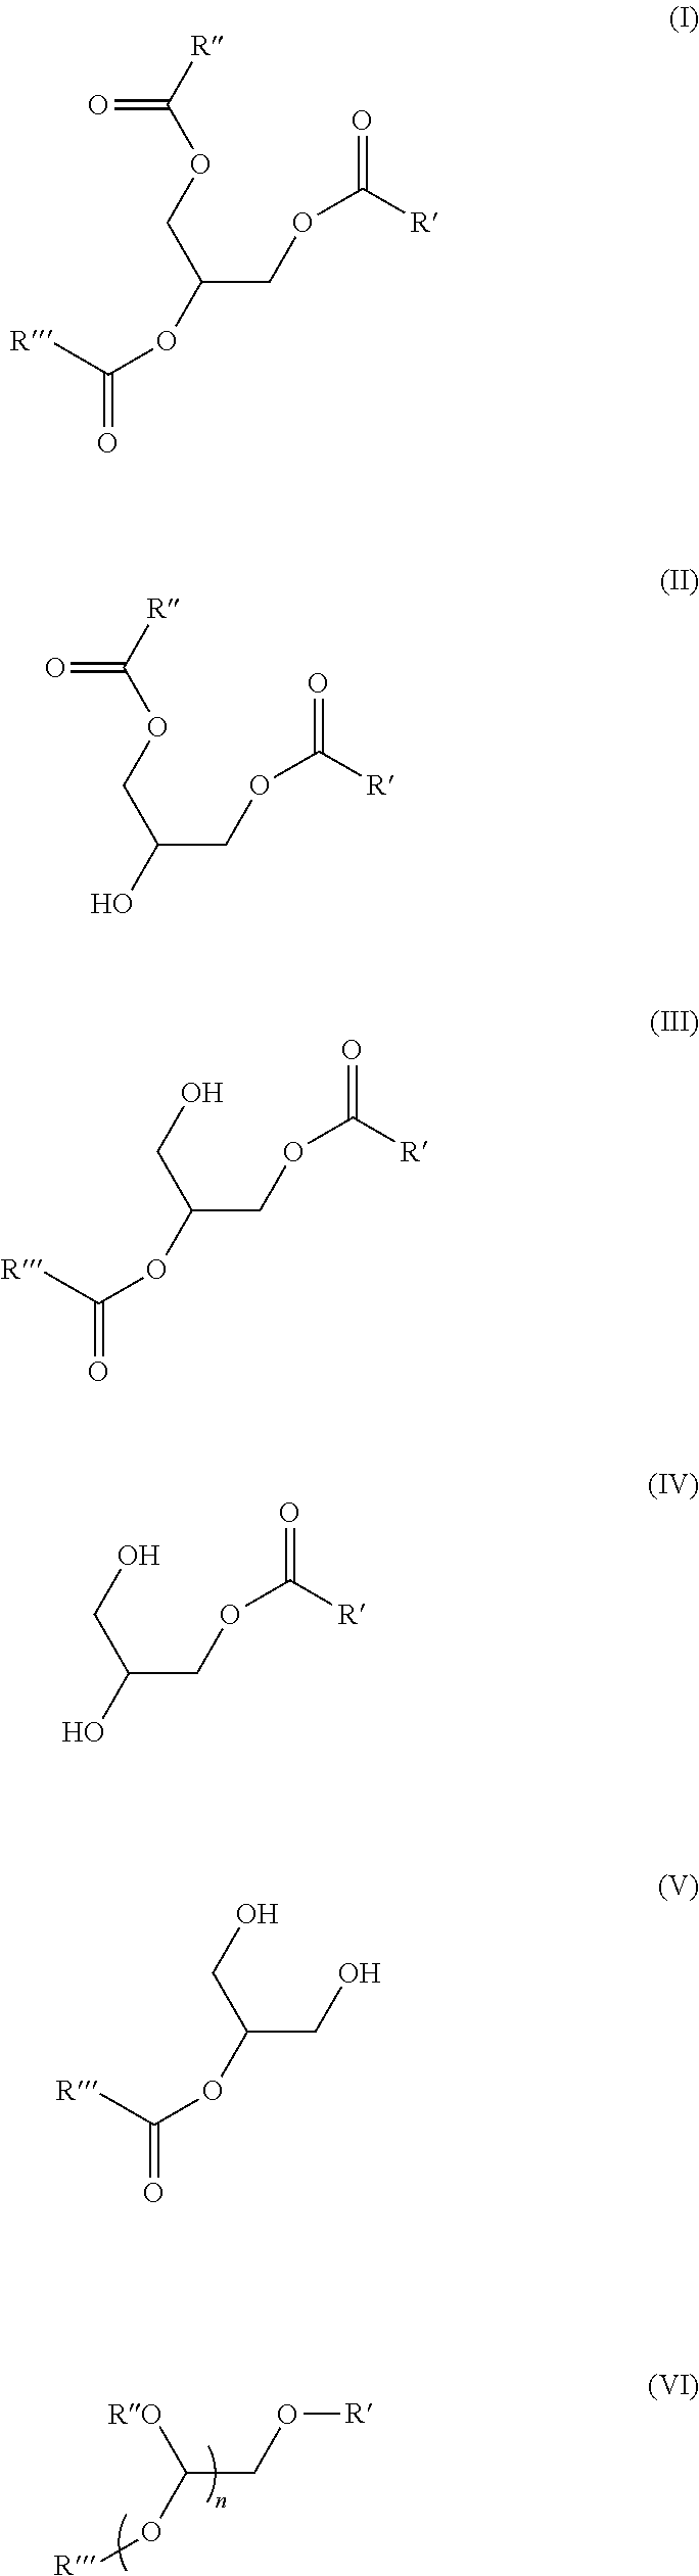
C(CO[R])(O[R])[RO].[R]C(OCC(COC([R])=O)OC([R])=O)=O.[R]C(OCC(COC([R])=O)O)=O.OCC(COC([R])=O)OC([R])=O.OCC(COC([R])=O)O.OCC(CO)OC([R])=O
